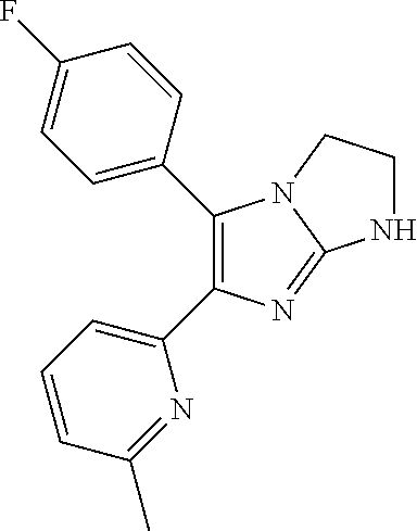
C1=C(C2=C(C3=CC=CC(C)=N3)N=C3N2CCN3)C=CC(F)=C1
